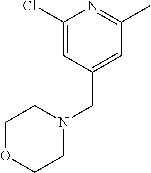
C1(Cl)=CC(CN2CCOCC2)=CC(C)=N1
